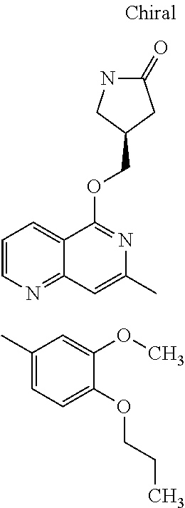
O(C1=NC(C)=CC2=NC=CC=C12)CC1CC(=O)NC1.CC1=CC=C(OCCC)C(OC)=C1
